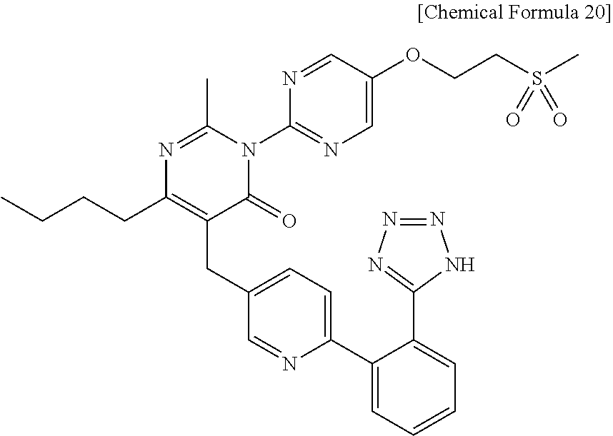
N1=C(C)N(C2=NC=C(OCCS(C)(=O)=O)C=N2)C(=O)C(CC2=CC=C(C3=CC=CC=C3C3=NN=NN3)N=C2)=C1CCCC
